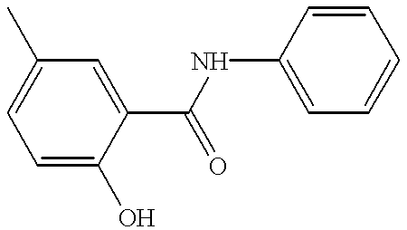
C1=C(O)C(C(=O)NC2=CC=CC=C2)=CC(C)=C1
